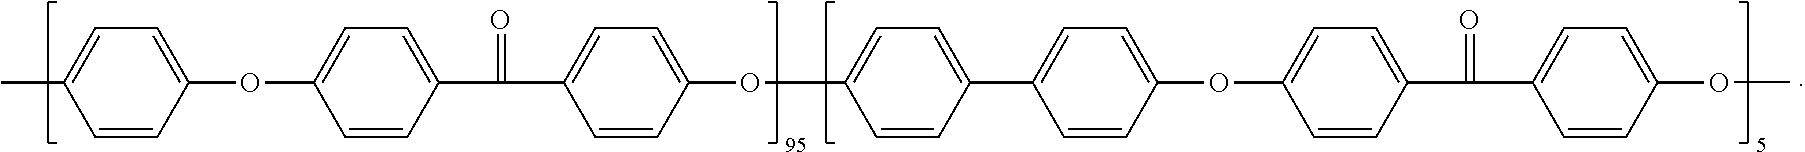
C1(OC2=CC=C(C(C3=CC=C(OC4=CC=C(C5=CC=C(OC6=CC=C(C(C7=CC=C(OC)C=C7)=O)C=C6)C=C5)C=C4)C=C3)=O)C=C2)=CC=C(C)C=C1
